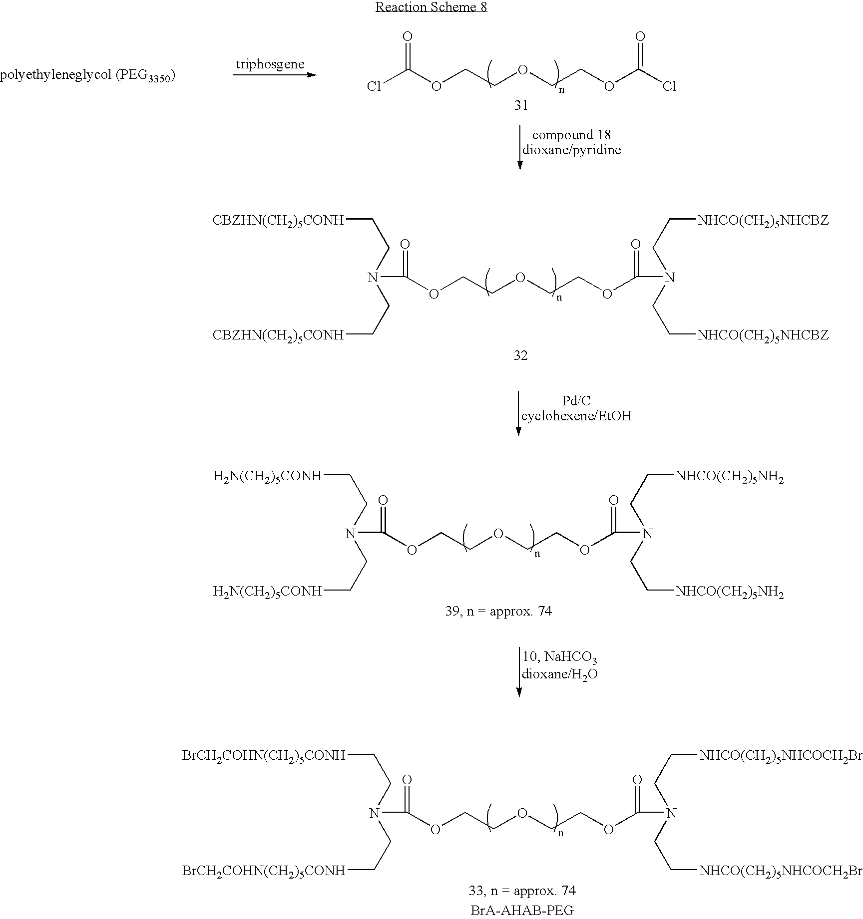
C(CN(CC[NHCO(CH2)5NHCBZ])C(=O)OCCOCCOC(=O)N(CC[CBZHN(CH2)5CONH])CC[CBZHN(CH2)5CONH])[NHCO(CH2)5NHCBZ].ClC(OCCOCCOC(Cl)=O)=O.C(CN(CC[NHCO(CH2)5NH2])C(=O)OCCOCCOC(=O)N(CC[H2N(CH2)5CONH])CC[H2N(CH2)5CONH])[NHCO(CH2)5NH2].C(CN(CC[NHCO(CH2)5NHCOCH2Br])C(=O)OCCOCCOC(=O)N(CC[BrCH2COHN(CH2)5CONH])CC[BrCH2COHN(CH2)5CONH])[NHCO(CH2)5NHCOCH2Br]
